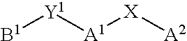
[B1][Y1][A1][X][A2]
